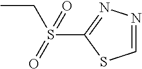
CCS(C1=NN=CS1)(=O)=O
